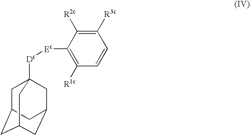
C1C2CC3CC(CC1([Dc][Ec]C1=C([R1c])C=CC([R3c])=C1[R2c])C3)C2
